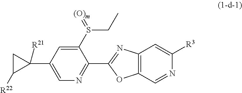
C1(S(=[(O)m])CC)=CC(C2([R21])CC2[R22])=CN=C1C1=NC2=C(O1)C=NC([R3])=C2
